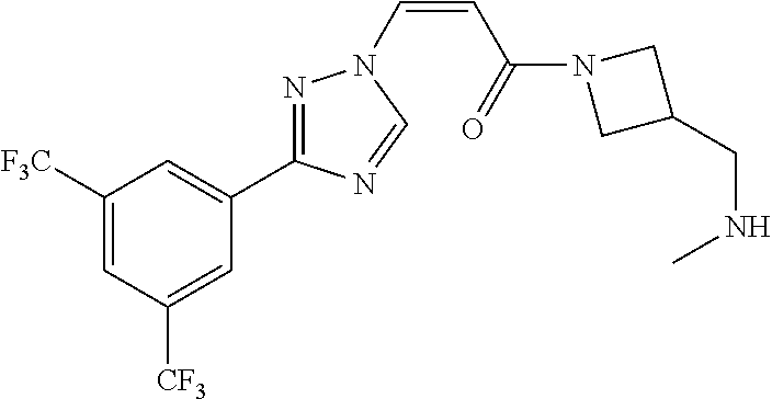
C1([F3C])=CC([CF3])=CC(C2=NN(C=CC(N3CC(CNC)C3)=O)C=N2)=C1
